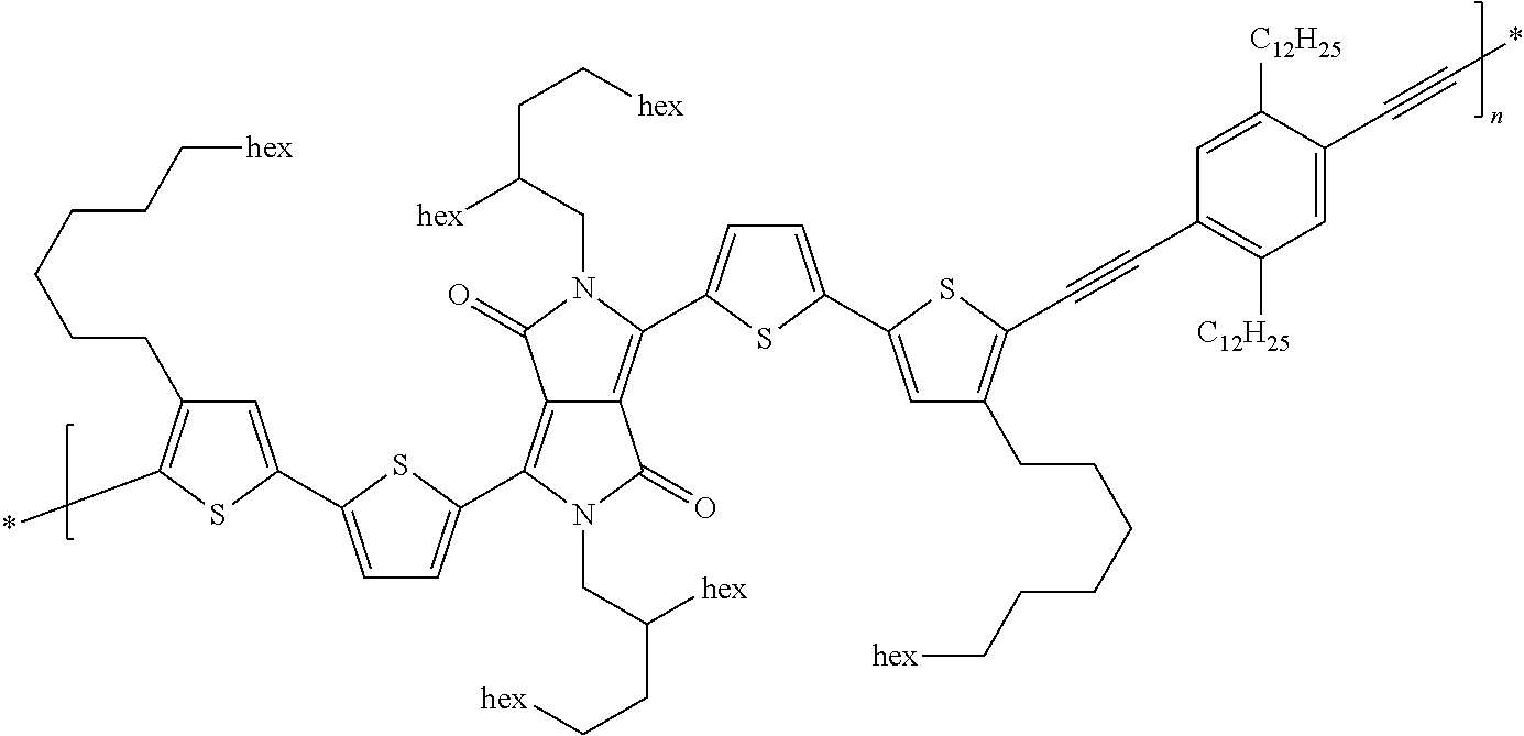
C12=C(C3=CC=C(C4=CC(CCCCCC[hex])=C(*)S4)S3)N(CC([hex])CC[hex])C(=O)C1=C(C1=CC=C(C3=CC(CCCCCC[hex])=C(C#CC4=C([C12H25])C=C(C#C*)C([C12H25])=C4)S3)S1)N(CC([hex])CC[hex])C2=O
